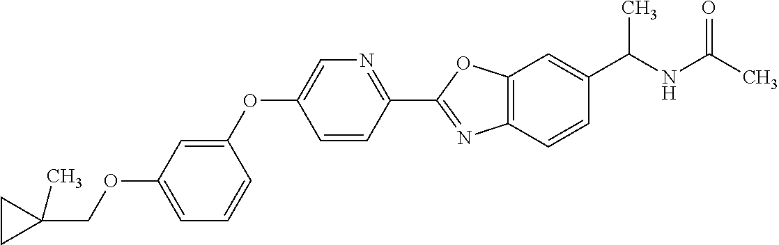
C1=C(OCC2(C)CC2)C=C(OC2=CN=C(C3=NC4=C(O3)C=C(C(NC(C)=O)C)C=C4)C=C2)C=C1
